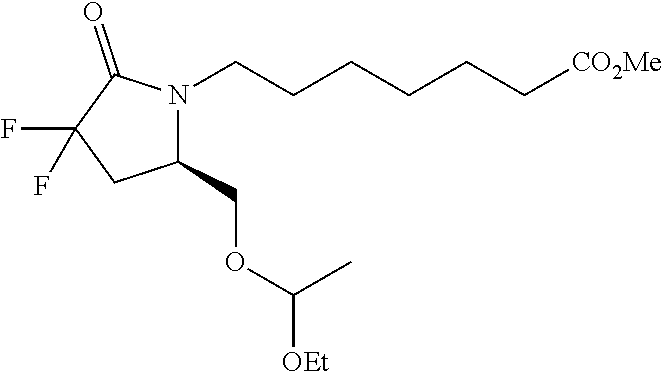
C1(COC(C)[OEt])N(CCCCCC[CO2Me])C(=O)C(F)(F)C1
